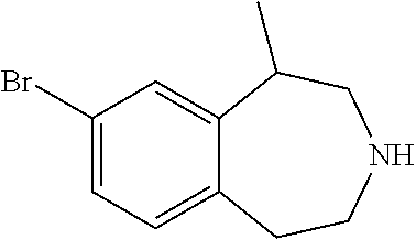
C1(Br)=CC=C2C(=C1)C(C)CNCC2
